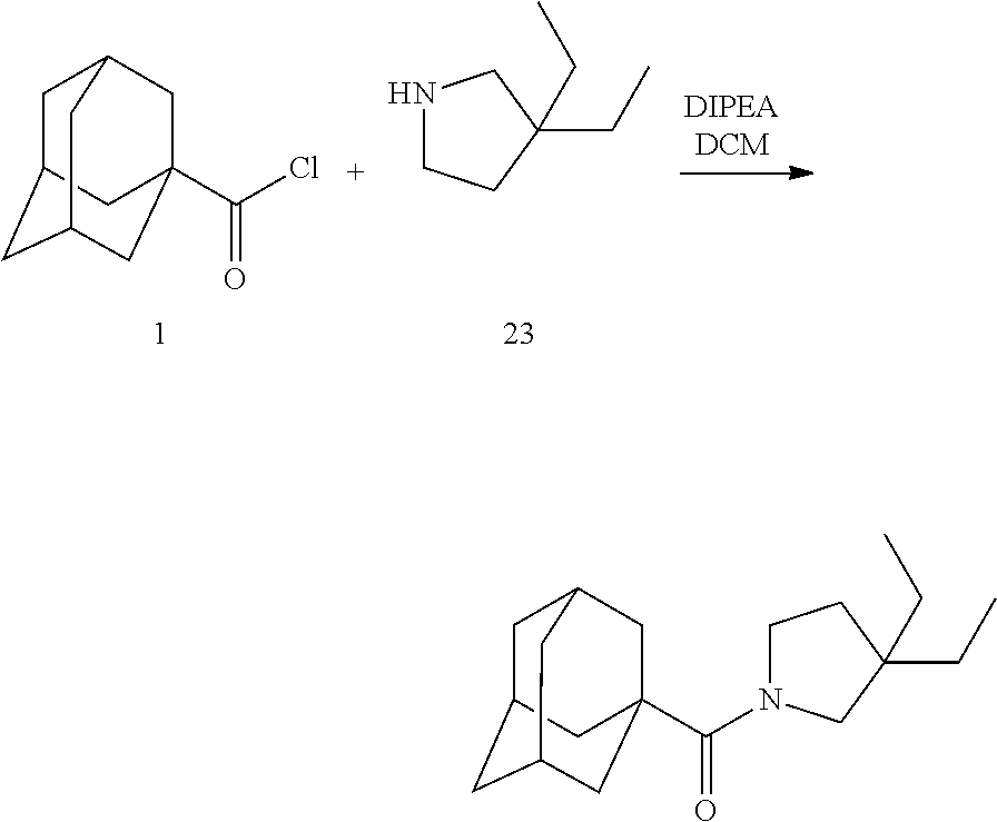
C1C2CC3CC(C(Cl)=O)(CC1C3)C2.C1NCC(CC)(CC)C1.C1C2CC3CC(C(N4CCC(CC)(CC)C4)=O)(CC1C3)C2
